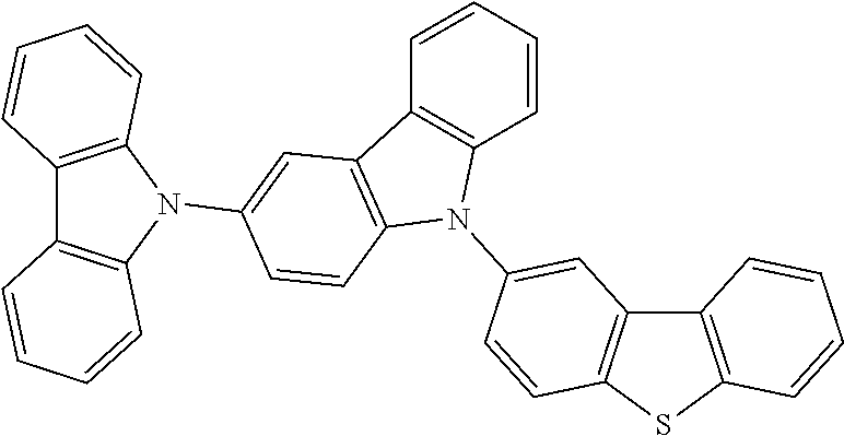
C12=C(SC3=C1C=C(N1C4=C(C=CC=C4)C4=C1C=CC(N1C5=C(C6=C1C=CC=C6)C=CC=C5)=C4)C=C3)C=CC=C2
